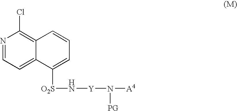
N1=CC=C2C(=C1Cl)C=CC=C2[O2S]N[Y]N([PG])[A4]
